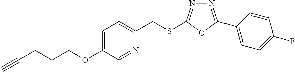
N1=C(C2=CC=C(F)C=C2)OC(SCC2=CC=C(OCCCC#C)C=N2)=N1
